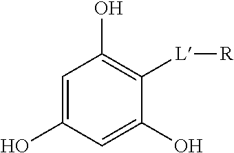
C1=C(O)C=C(O)C([L][R])=C1O
